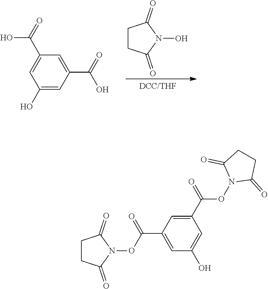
C1CC(=O)N(O)C1=O.C1(O)=CC(C(=O)O)=CC(C(O)=O)=C1.C1CC(=O)N(OC(C2=CC(O)=CC(C(ON3C(=O)CCC3=O)=O)=C2)=O)C1=O
